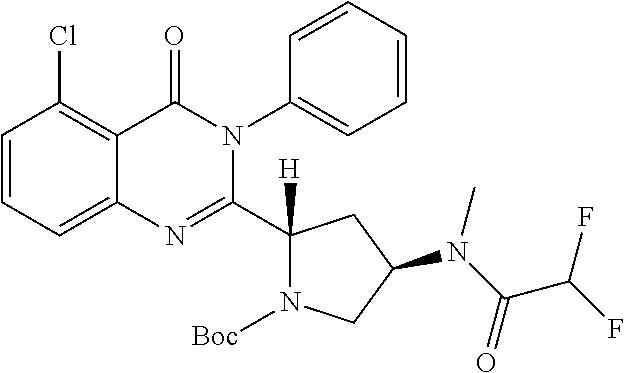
ClC1=C2C(=CC=C1)N=C(C1([H])N([Boc])CC(N(C(=O)C(F)F)C)C1)N(C1=CC=CC=C1)C2=O
